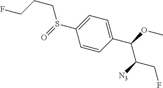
S(C1=CC=C(C(OC)C([N3])CF)C=C1)(=O)CCCF
